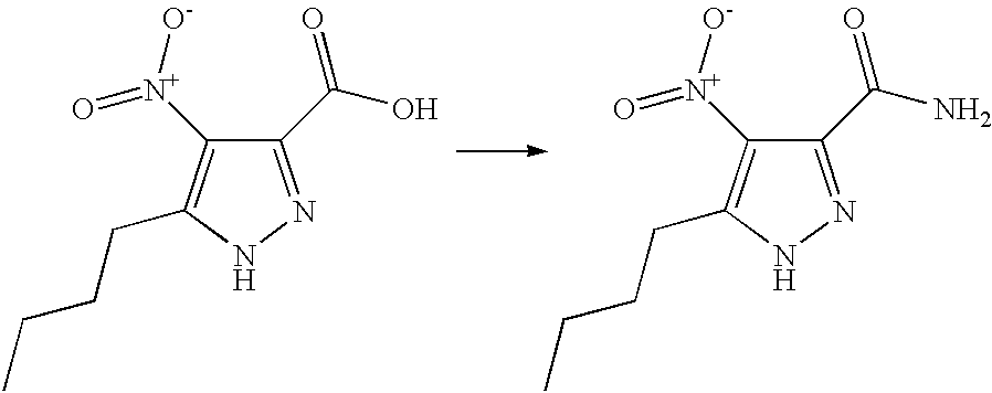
N1N=C(C(=O)N)C([N+](=O)[O-])=C1CCCC.N1N=C(C(=O)O)C([N+](=O)[O-])=C1CCCC
